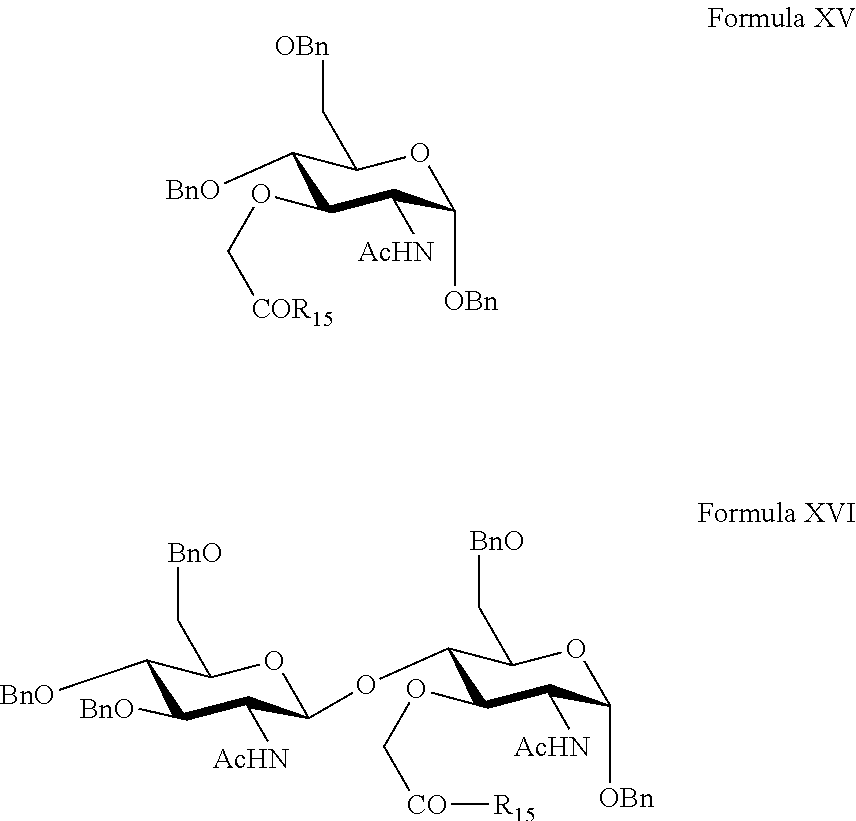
C1([BnO])C(OC[COR15])C([AcHN])C([OBn])OC1C[OBn].C1([BnO])C([BnO])C([AcHN])C(OC2C(OC[CO][R15])C([AcHN])C([OBn])OC2C[BnO])OC1C[BnO]
